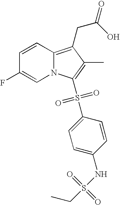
C1=CC2=C(CC(O)=O)C(C)=C(S(C3=CC=C(NS(CC)(=O)=O)C=C3)(=O)=O)N2C=C1F
